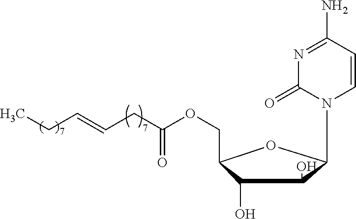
C1(O)C(O)C(COC(CC=CCC)=O)OC1N1C=CC(N)=NC1=O
